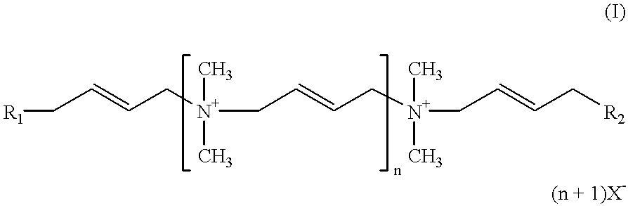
[R1]CC=CC[N+](CC=CC[N+](C)(C)CC=CC[R2])(C)C
